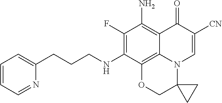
C12=C(N)C(F)=C(NCCCC3=CC=CC=N3)C3=C1N(C=C([CN])C2=O)C1(CC1)CO3
